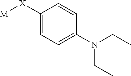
[M][X]C1=CC=C(N(CC)CC)C=C1
